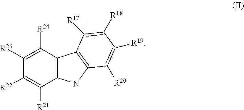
C12=C(NC3=C1C([R17])=C([R18])C([R19])=C3[R20])C([R21])=C([R22])C([R23])=C2[R24]
